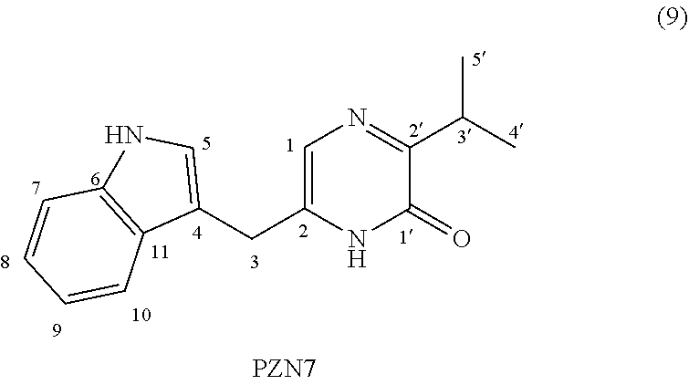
C1(CC2=CN=C(C(C)C)C(=O)N2)=CNC2=C1C=CC=C2
